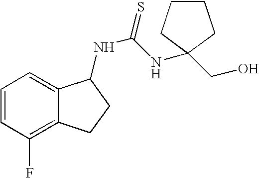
C1=CC(F)=C2C(=C1)C(NC(NC1(CO)CCCC1)=S)CC2
